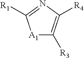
[A1]1C([R3])=C([R4])N=C1[R1]
